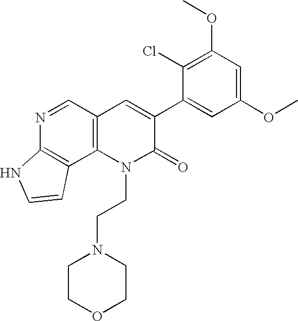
N1=CC2=C(C3=C1NC=C3)N(CCN1CCOCC1)C(=O)C(C1=CC(OC)=CC(OC)=C1Cl)=C2
